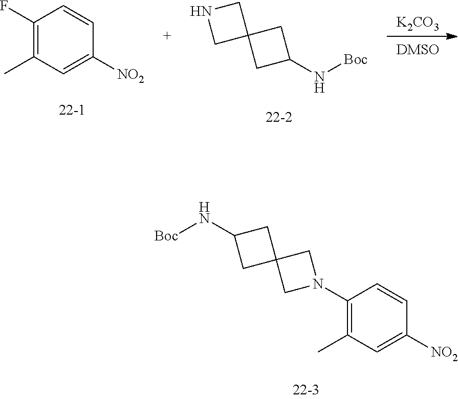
C1C2(CN(C3=C(C)C=C([NO2])C=C3)C2)CC1N[Boc].C1(C)=C(F)C=CC([NO2])=C1.C1C(N[Boc])CC12CNC2.[K2CO3].[DMSO]
